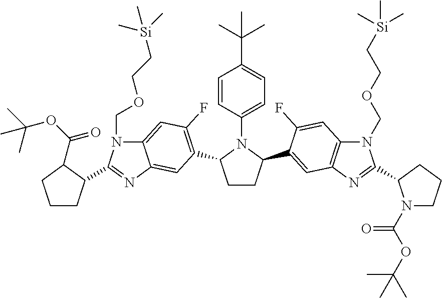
C1CC(C2=CC3=C(N(COCC[Si](C)(C)C)C(C4N(C(OC(C)(C)C)=O)CCC4)=N3)C=C2F)N(C2=CC=C(C(C)(C)C)C=C2)C1C1=C(F)C=C2N(COCC[Si](C)(C)C)C(C3CCCC3C(=O)OC(C)(C)C)=NC2=C1
